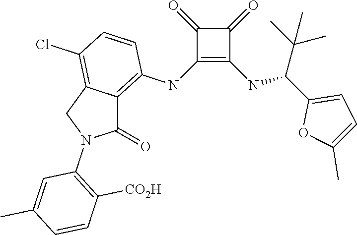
C1(NC2=C3C(=C(Cl)C=C2)CN(C2=C([CO2H])C=CC(C)=C2)C3=O)=C(NC(C2=CC=C(C)O2)C(C)(C)C)C(=O)C1=O
